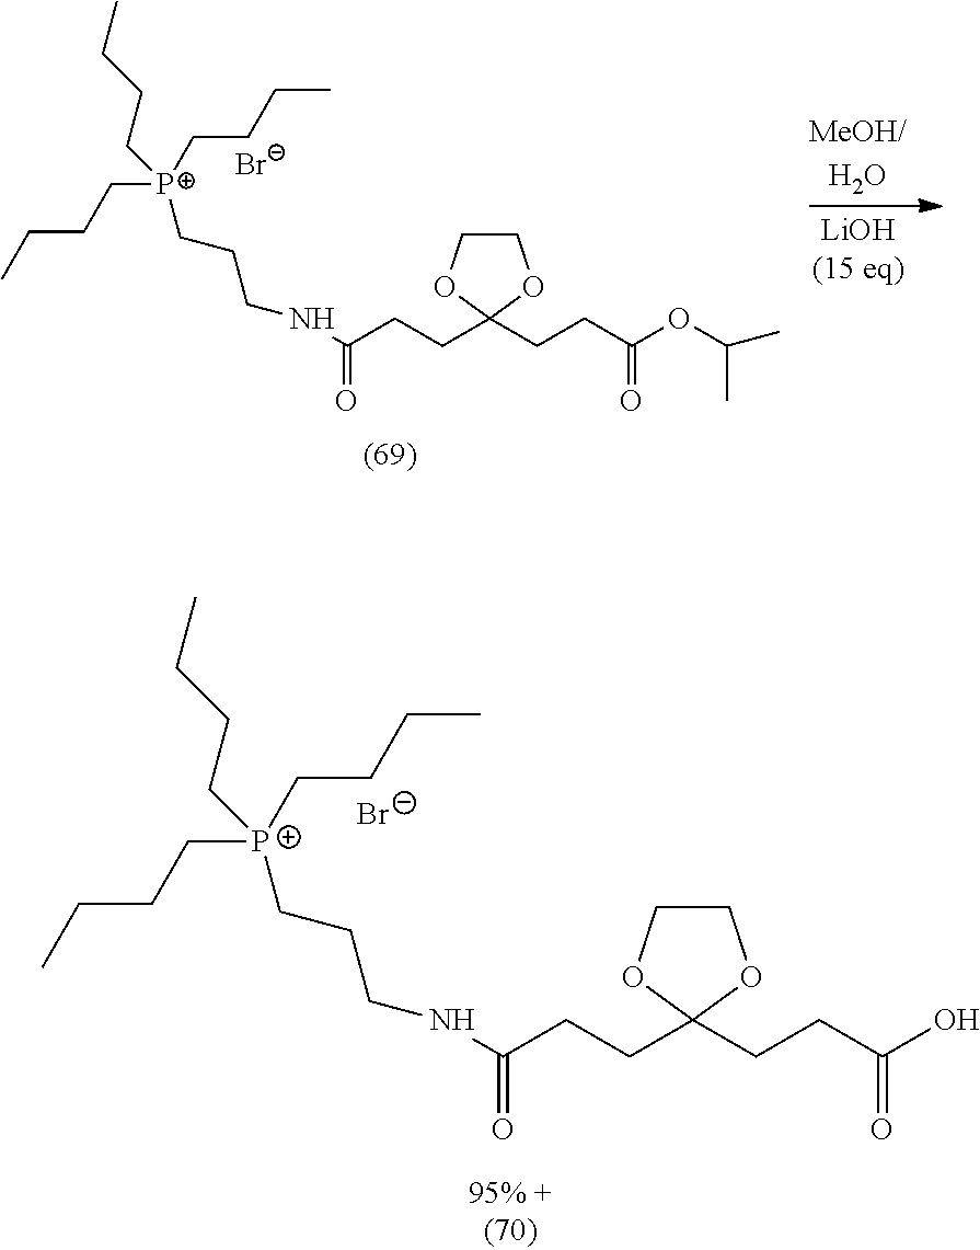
[Br-].CCCC[P+](CCCC)(CCCNC(CCC1(CCC(O)=O)OCCO1)=O)CCCC.[Br-].CCCC[P+](CCCC)(CCCNC(CCC1(CCC(OC(C)C)=O)OCCO1)=O)CCCC
